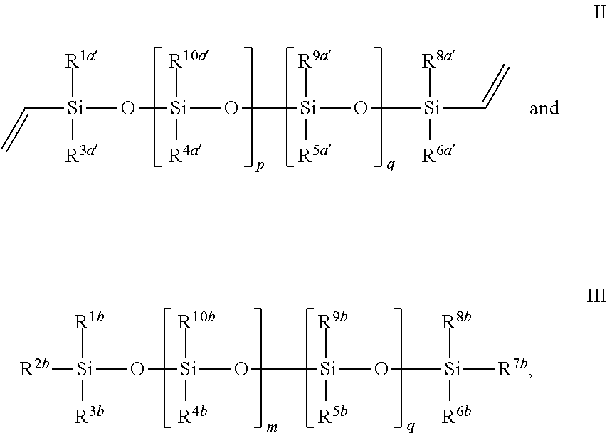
[Si](C=C)(O[Si](O[Si](O[Si](C=C)([R8a])[R6a])([R9a])[R5a])([R10a])[R4a])([R1a])[R3a].[Si]([R2b])(O[Si](O[Si](O[Si]([R7b])([R8b])[R6b])([R9b])[R5b])([R10b])[R4b])([R1b])[R3b]
